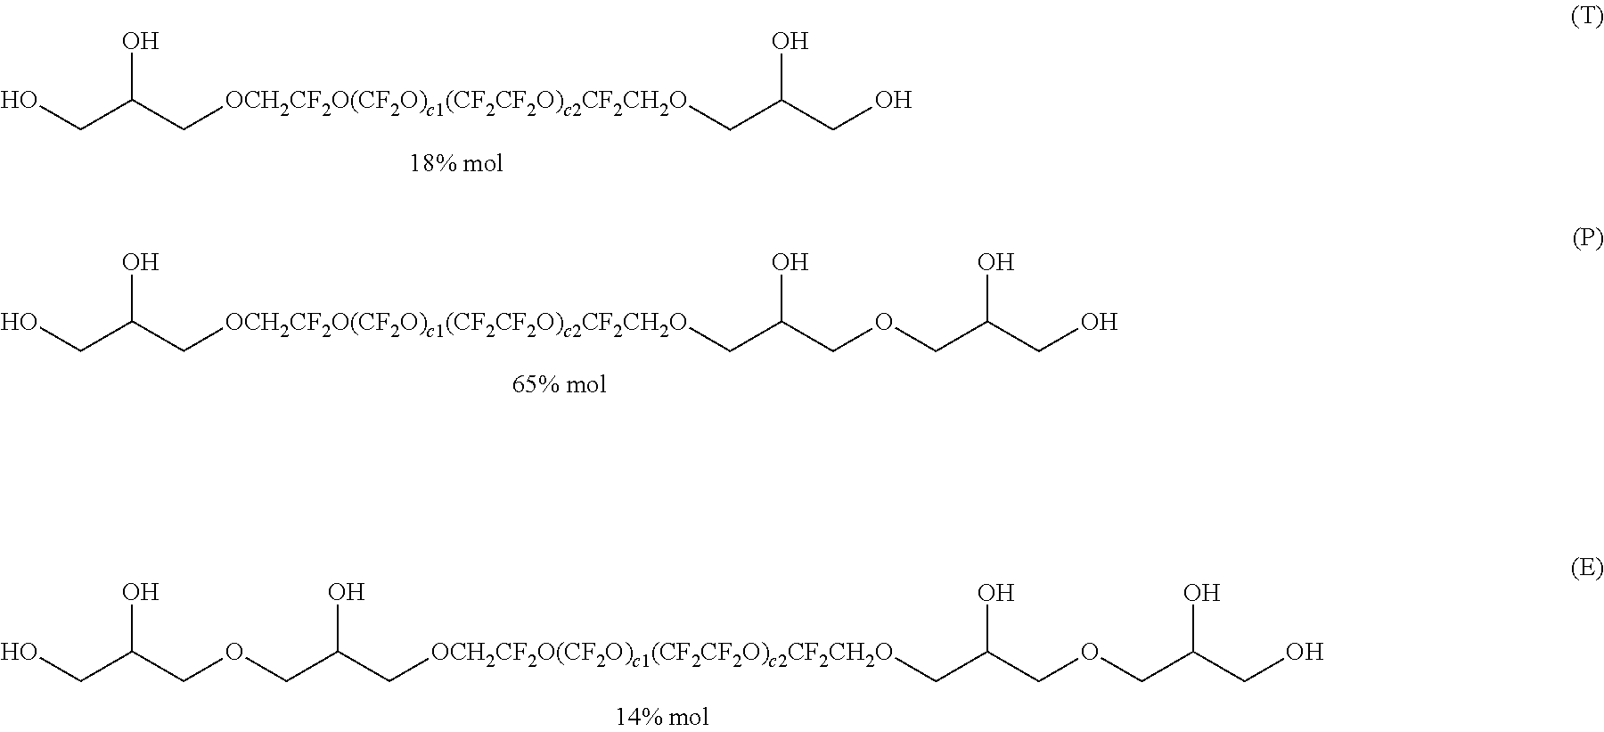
C(C(C[OCH2CF2O(CF2O)c1(CF2CF2O)c2CF2CH2O]CC(CO)O)O)O.C(C(C[OCH2CF2O(CF2O)c1(CF2CF2O)c2CF2CH2O]CC(COCC(CO)O)O)O)O.C(C(C[OCH2CF2O(CF2O)c1(CF2CF2O)c2CF2CH2O]CC(COCC(CO)O)O)O)OCC(O)CO
